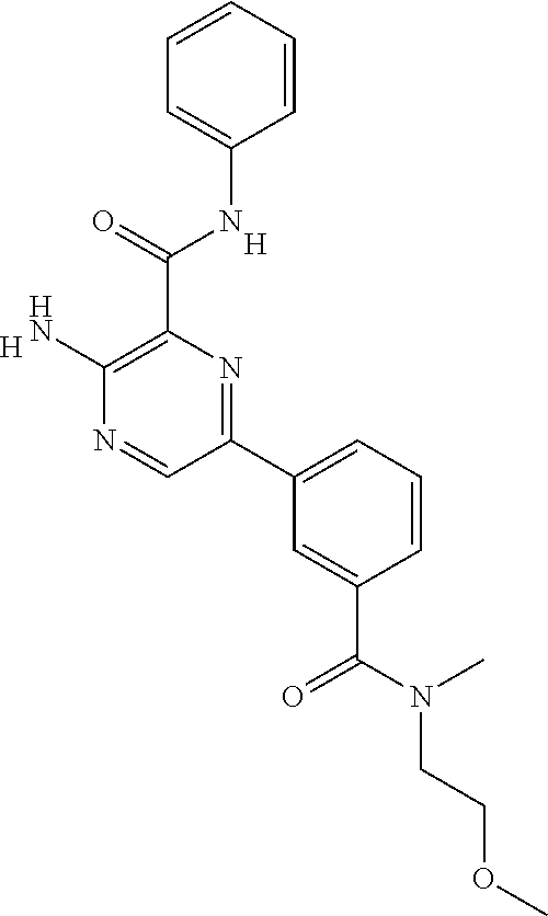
[H].[H].C1=CC=CC(NC(C2=C(N)N=CC(C3=CC=CC(C(N(CCOC)C)=O)=C3)=N2)=O)=C1
